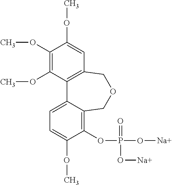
C1(OC)=C(OC)C2=C(C=C1OC)COCC1=C(OP(O[Na])(=O)O[Na])C(OC)=CC=C21
